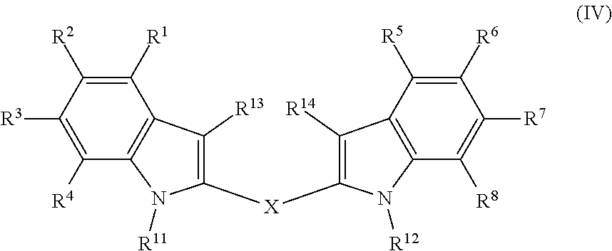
C1([R13])=C([X]C2=C([R14])C3=C(N2[R12])C([R8])=C([R7])C([R6])=C3[R5])N([R11])C2=C1C([R1])=C([R2])C([R3])=C2[R4]
